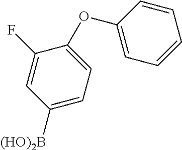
C1([(HO)2B])=CC=C(OC2=CC=CC=C2)C(F)=C1
